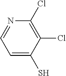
C1=C(S)C(Cl)=C(Cl)N=C1
